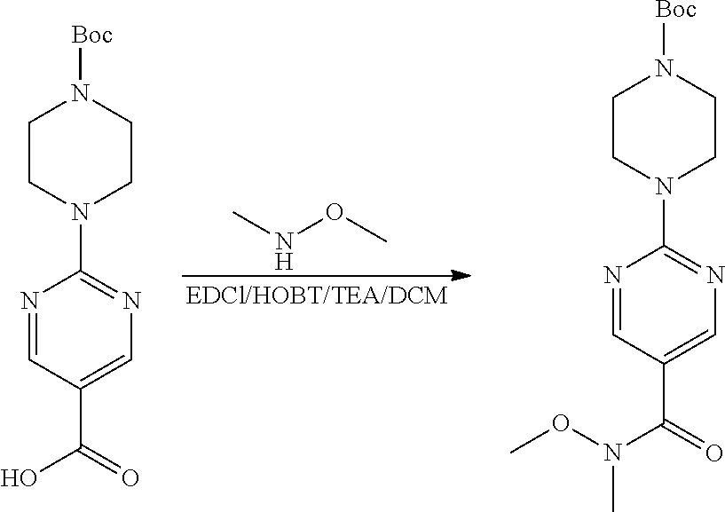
CNOC.N1=CC(C(=O)O)=CN=C1N1CCN([Boc])CC1.N1=CC(C(=O)N(OC)C)=CN=C1N1CCN([Boc])CC1
